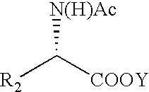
[R2]C([COOY])[N(H)Ac]
